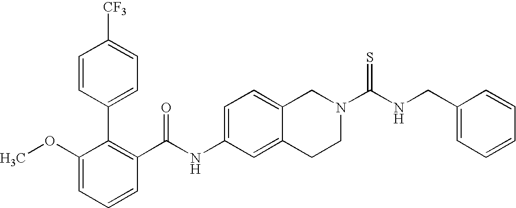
C1(OC)=CC=CC(C(NC2=CC=C3C(=C2)CCN(C(NCC2=CC=CC=C2)=S)C3)=O)=C1C1=CC=C([CF3])C=C1
